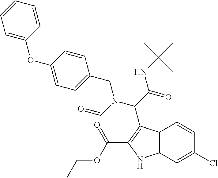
C12=C(NC(C(OCC)=O)=C1C(C(NC(C)(C)C)=O)N(CC1=CC=C(OC3=CC=CC=C3)C=C1)C=O)C=C(Cl)C=C2
